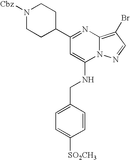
C1(C2CCN([Cbz])CC2)=NC2=C(Br)C=NN2C(NCC2=CC=C([SO2CH3])C=C2)=C1
